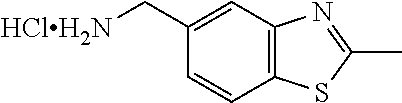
C12=C(C=C(C[HClH2N])C=C1)N=C(C)S2
